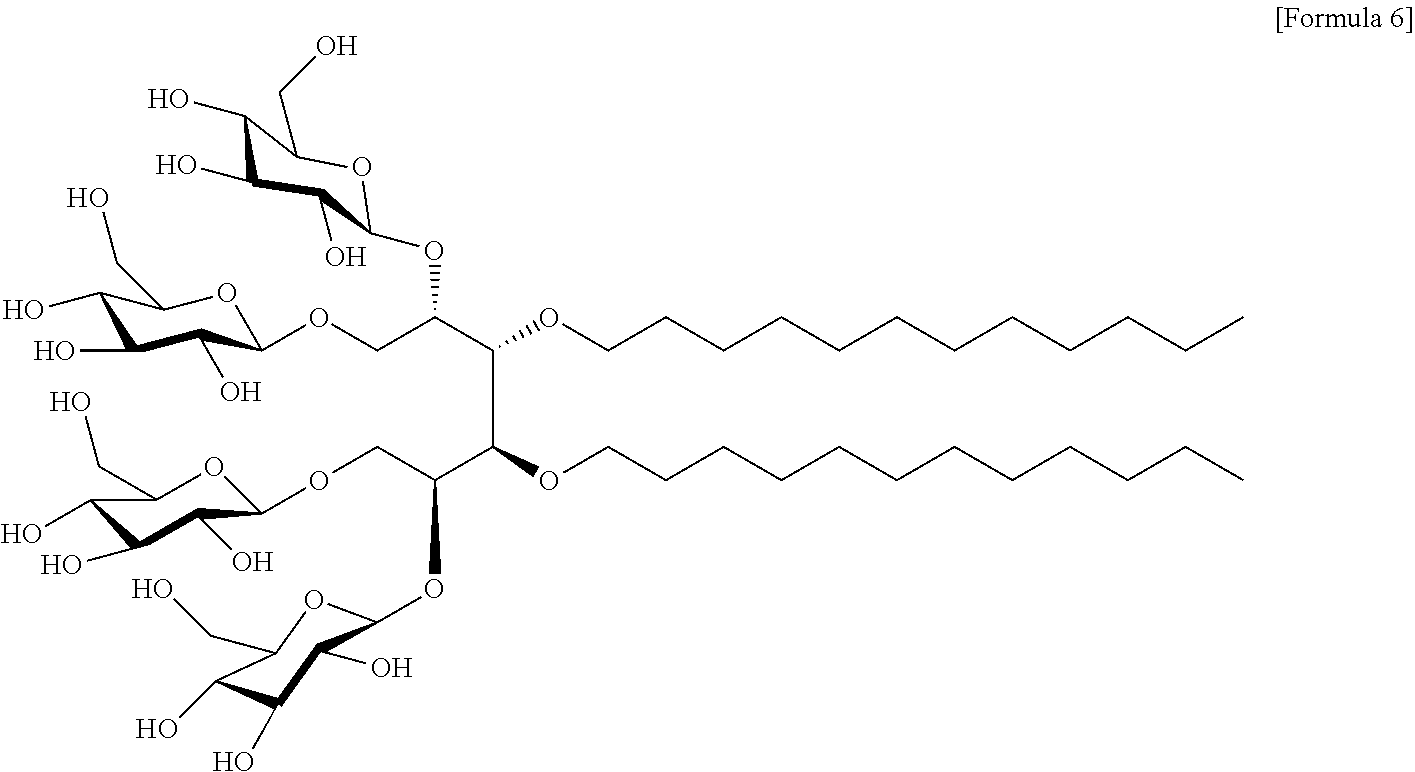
C1(O)C(O)C(O)C(OCC(C(C(C(COC2C(O)C(O)C(O)C(CO)O2)OC2C(O)C(O)C(O)C(CO)O2)OCCCCCCCCCCCC)OCCCCCCCCCCCC)OC2C(O)C(O)C(O)C(CO)O2)OC1CO
